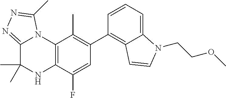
C1(C2=C3C(=CC=C2)N(CCOC)C=C3)=C(C)C2=C(C(F)=C1)NC(C)(C)C1=NN=C(C)N21
